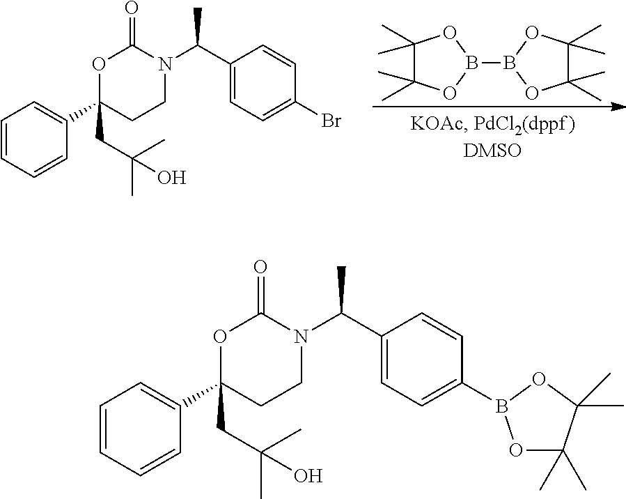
C1=CC=CC(C2(CC(C)(C)O)CCN(C(C3=CC=C(Br)C=C3)C)C(=O)O2)=C1.C1(C)(C)C(C)(C)OB(B2OC(C)(C)C(C)(C)O2)O1.C1=CC=CC(C2(CC(C)(C)O)CCN(C(C3=CC=C(B4OC(C)(C)C(C)(C)O4)C=C3)C)C(=O)O2)=C1
